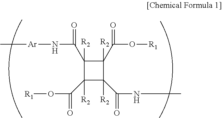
[Ar](NC(C1([R2])C(C(O[R1])=O)([R2])C([R2])(C(NC)=O)C1([R2])C(O[R1])=O)=O)C
